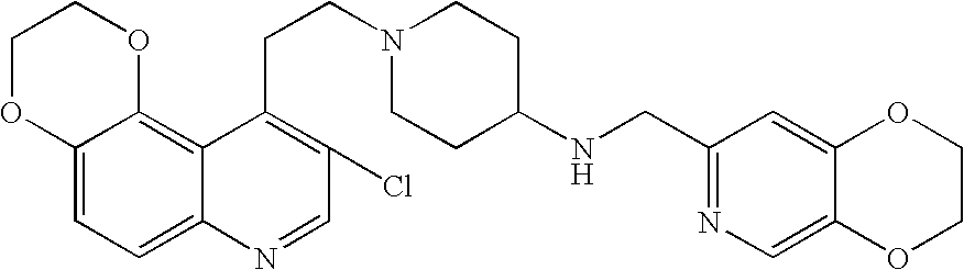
C12=CC=C3C(=C1OCCO2)C(CCN1CCC(NCC2=NC=C4C(=C2)OCCO4)CC1)=C(Cl)C=N3
